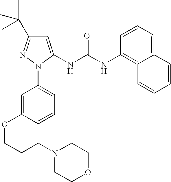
C1=CC=C2C(=C1NC(NC1=CC(C(C)(C)C)=NN1C1=CC=CC(OCCCN3CCOCC3)=C1)=O)C=CC=C2
